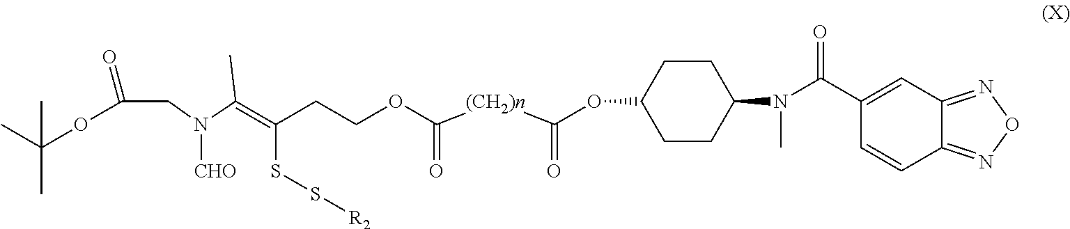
N(C(=C(CCOC([(CH2)n]C(OC1CCC(N(C(C2=CC3=NON=C3C=C2)=O)C)CC1)=O)=O)SS[R2])C)([CHO])CC(OC(C)(C)C)=O
